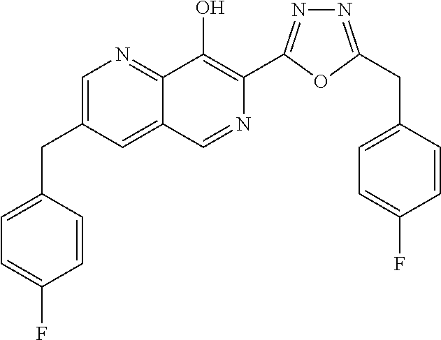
C1=C(CC2=CC=C(F)C=C2)C=C2C(=N1)C(O)=C(C1=NN=C(CC3=CC=C(F)C=C3)O1)N=C2
